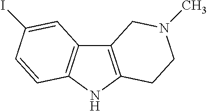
C12=C(NC3=C1C=C(I)C=C3)CCN(C)C2
